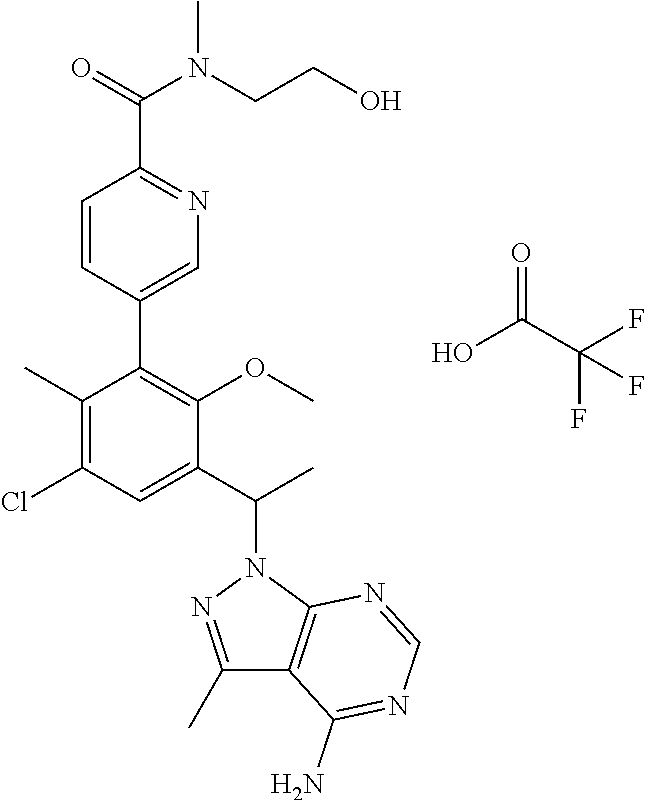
C1(C2=C(OC)C(C(C)N3N=C(C)C4=C3N=CN=C4N)=CC(Cl)=C2C)=CN=C(C(N(CCO)C)=O)C=C1.OC(C(F)(F)F)=O
